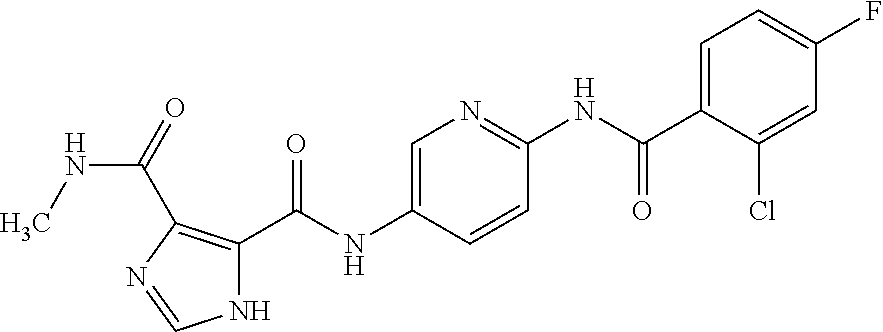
C1=C(C(NC2=NC=C(NC(C3=C(C(=O)NC)N=CN3)=O)C=C2)=O)C(Cl)=CC(F)=C1
